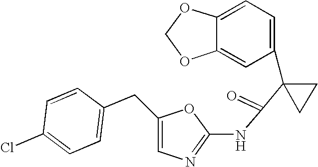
C1=C2C(=CC(C3(C(=O)NC4=NC=C(CC5=CC=C(Cl)C=C5)O4)CC3)=C1)OCO2
